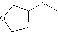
C1CC(SC)CO1
